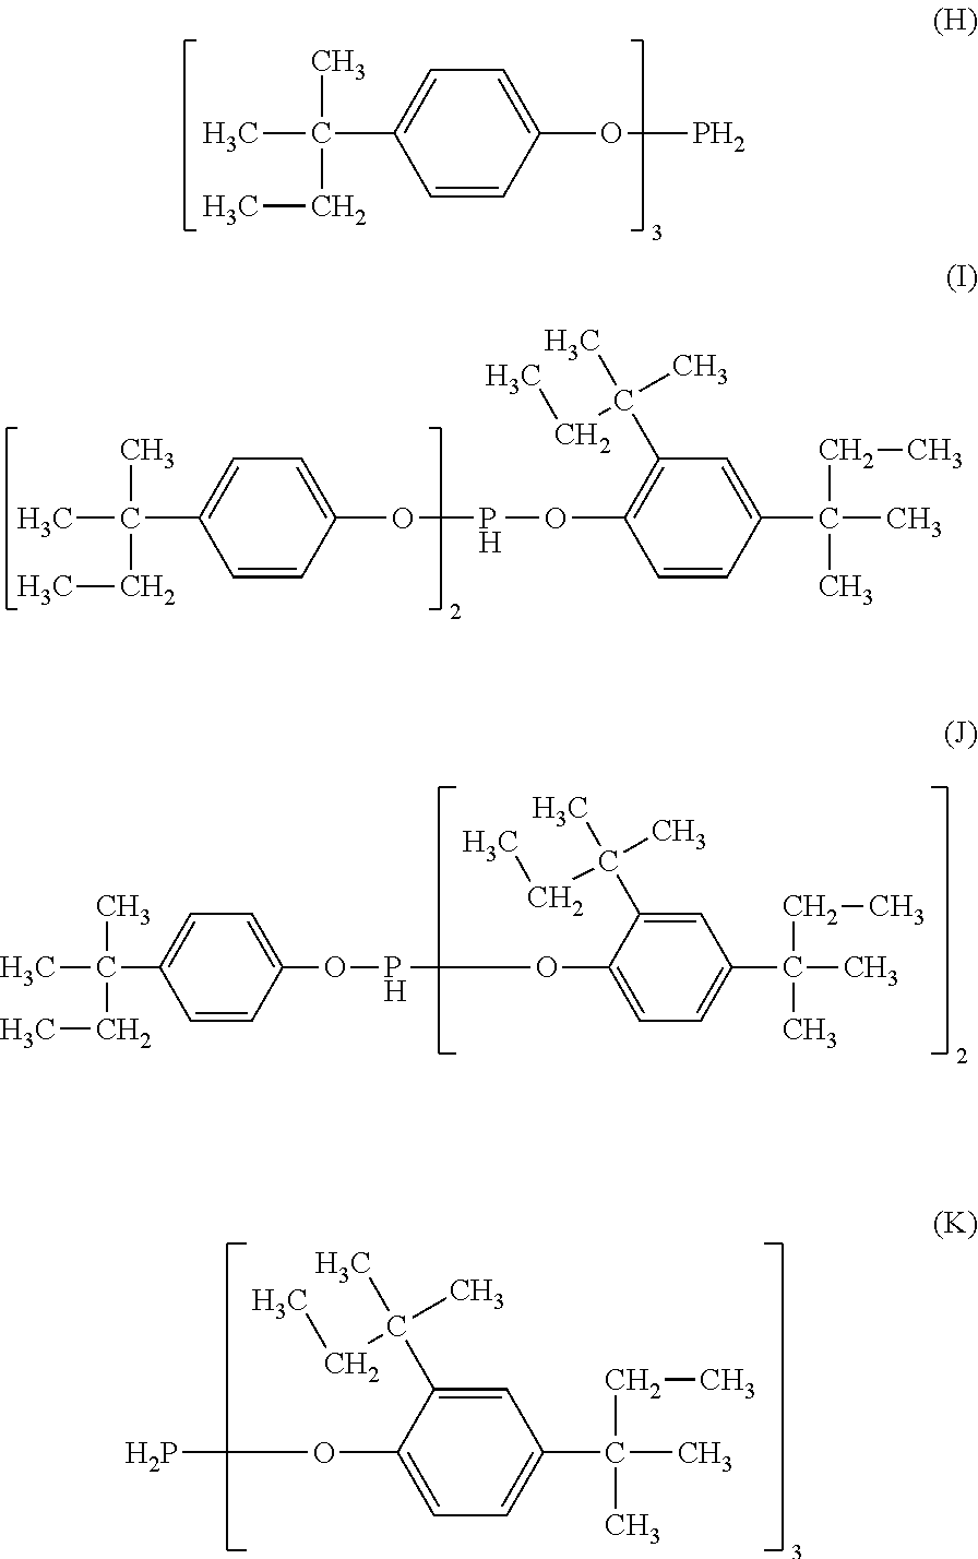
C1=CC(OP)=CC=C1C(C)(C)CC.C1=CC(OPOC2=C(C(C)(C)CC)C=C(C(CC)(C)C)C=C2)=CC=C1C(C)(C)CC.POC1=CC=C(C(CC)(C)C)C=C1C(C)(C)CC.C1=CC(OPOC2=CC=C(C(CC)(C)C)C=C2C(C)(C)CC)=CC=C1C(C)(C)CC
